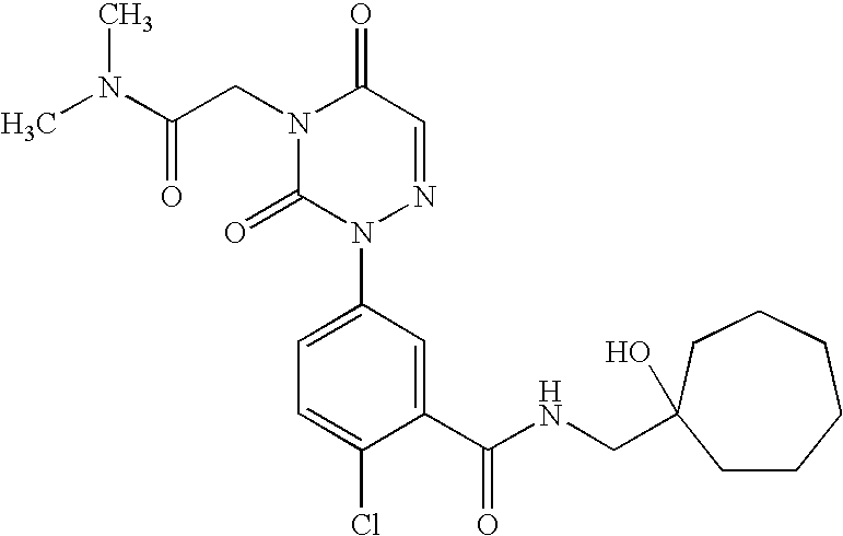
N1(CC(N(C)C)=O)C(=O)N(C2=CC=C(Cl)C(C(NCC3(O)CCCCCC3)=O)=C2)N=CC1=O
